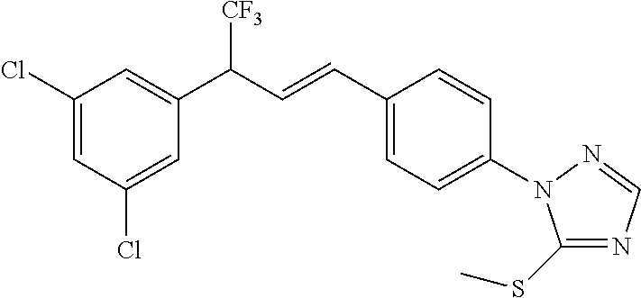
C1(Cl)=CC(Cl)=CC(C(C=CC2=CC=C(N3C(SC)=NC=N3)C=C2)[CF3])=C1
